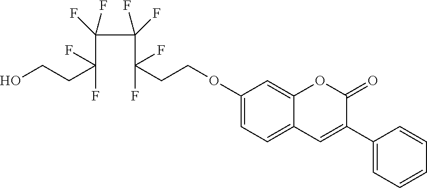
C1(OCCC(C(C(C(CCO)(F)F)(F)F)(F)F)(F)F)=CC=C2C(=C1)OC(=O)C(C1=CC=CC=C1)=C2
